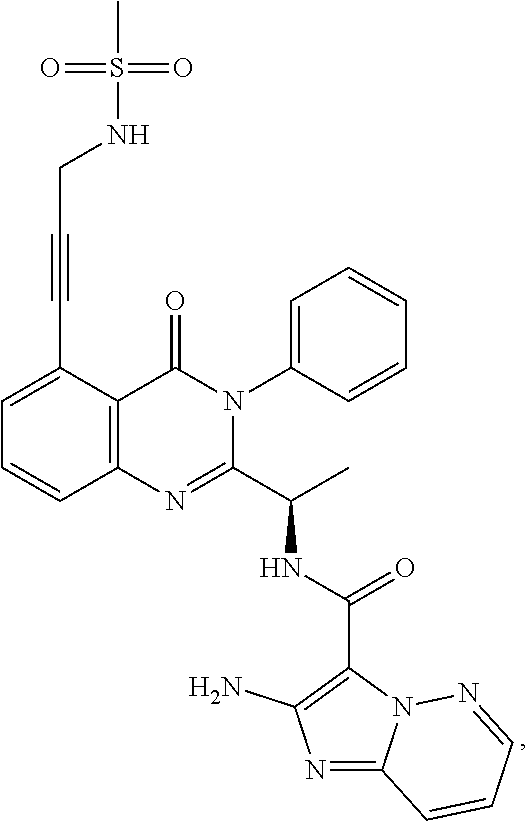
C(C1=CC=CC2=C1C(=O)N(C1=CC=CC=C1)C(C(C)NC(C1=C(N)N=C3N1N=CC=C3)=O)=N2)#CCNS(=O)(=O)C
